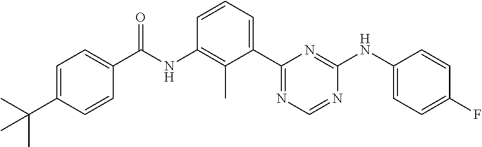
N(C1=C(C)C(C2=NC=NC(NC3=CC=C(F)C=C3)=N2)=CC=C1)C(=O)C1=CC=C(C(C)(C)C)C=C1
